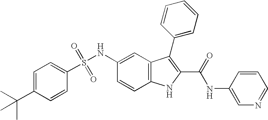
C1=C(C(C)(C)C)C=CC(S(NC2=CC3=C(C=C2)NC(C(=O)NC2=CN=CC=C2)=C3C2=CC=CC=C2)(=O)=O)=C1
